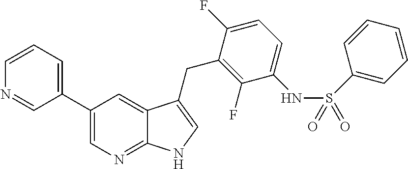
C1(C2=CC=CN=C2)=CN=C2C(=C1)C(CC1=C(F)C(NS(C3=CC=CC=C3)(=O)=O)=CC=C1F)=CN2
